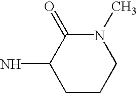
C1CCN(C)C(=O)C1N
